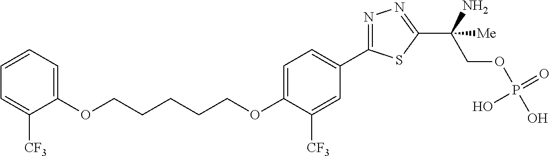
C(OC1=CC=C(C2=NN=C(C(COP(O)(=O)O)(N)[Me])S2)C=C1[CF3])CCCCOC1=CC=CC=C1[CF3]
